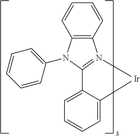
C12=C(C=CC=C1)N1=C(C3=CC=CC=C3[Ir]1)N2C1=CC=CC=C1
